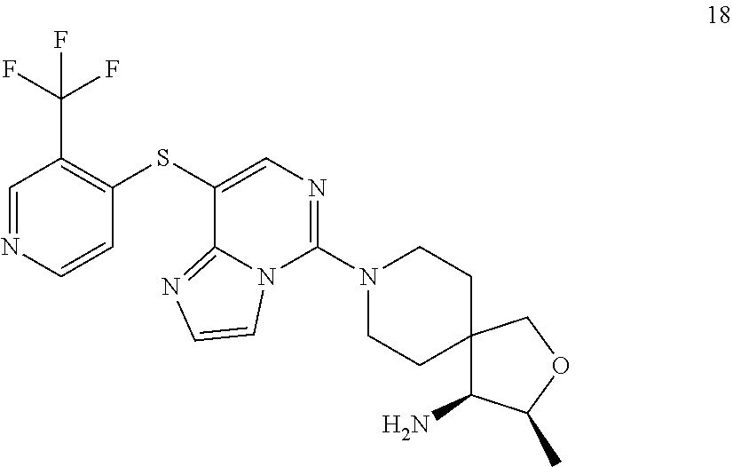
C1=NC=CC(SC2=CN=C(N3CCC4(CC3)C(N)C(C)OC4)N3C2=NC=C3)=C1C(F)(F)F
